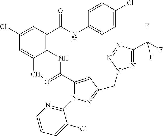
C1(Cl)=CC(C(=O)NC2=CC=C(Cl)C=C2)=C(NC(=O)C2=CC(CN3N=C(C(F)(F)F)N=N3)=NN2C2=NC=CC=C2Cl)C(C)=C1
